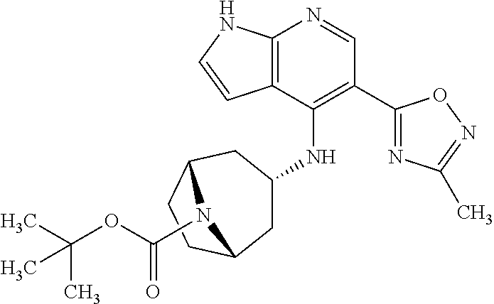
C12=C(C(NC3CC4CCC(C3)N4C(OC(C)(C)C)=O)=C(C3=NC(C)=NO3)C=N1)C=CN2
